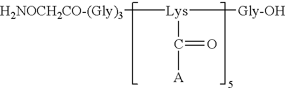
[H2NOCH2CO-(Gly)3][Lys]([Gly-OH])C([A])=O
